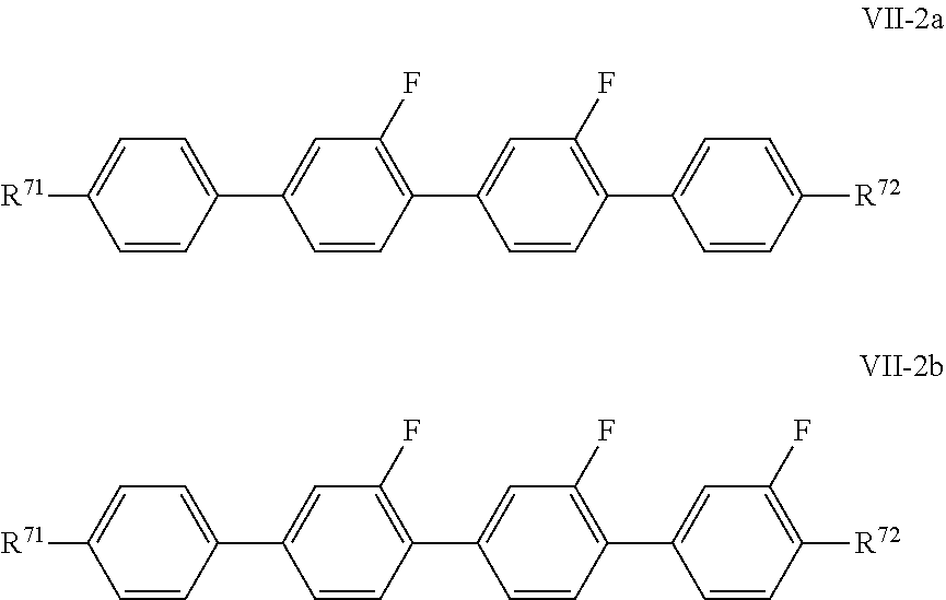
[R71]C1=CC=C(C2=CC(F)=C(C3=CC(F)=C(C4=CC=C([R72])C=C4)C=C3)C=C2)C=C1.[R71]C1=CC=C(C2=CC(F)=C(C3=CC(F)=C(C4=CC(F)=C([R72])C=C4)C=C3)C=C2)C=C1
